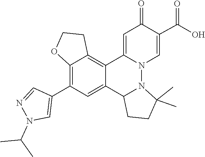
N12C(=CC(=O)C(C(=O)O)=C1)C1=C3C(=C(C4=CN(C(C)C)N=C4)C=C1C1CCC(C)(C)N21)OCC3
